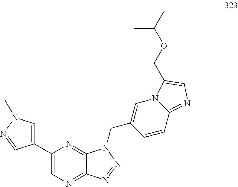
C1(C2=CN(C)N=C2)=CN=C2C(=N1)N(CC1=CN3C(=NC=C3COC(C)C)C=C1)N=N2
